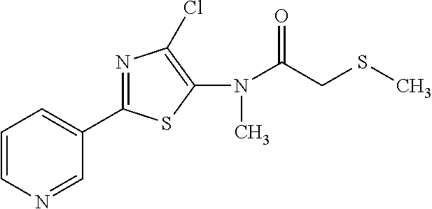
C1(N(C(=O)CSC)C)=C(Cl)N=C(C2=CC=CN=C2)S1
